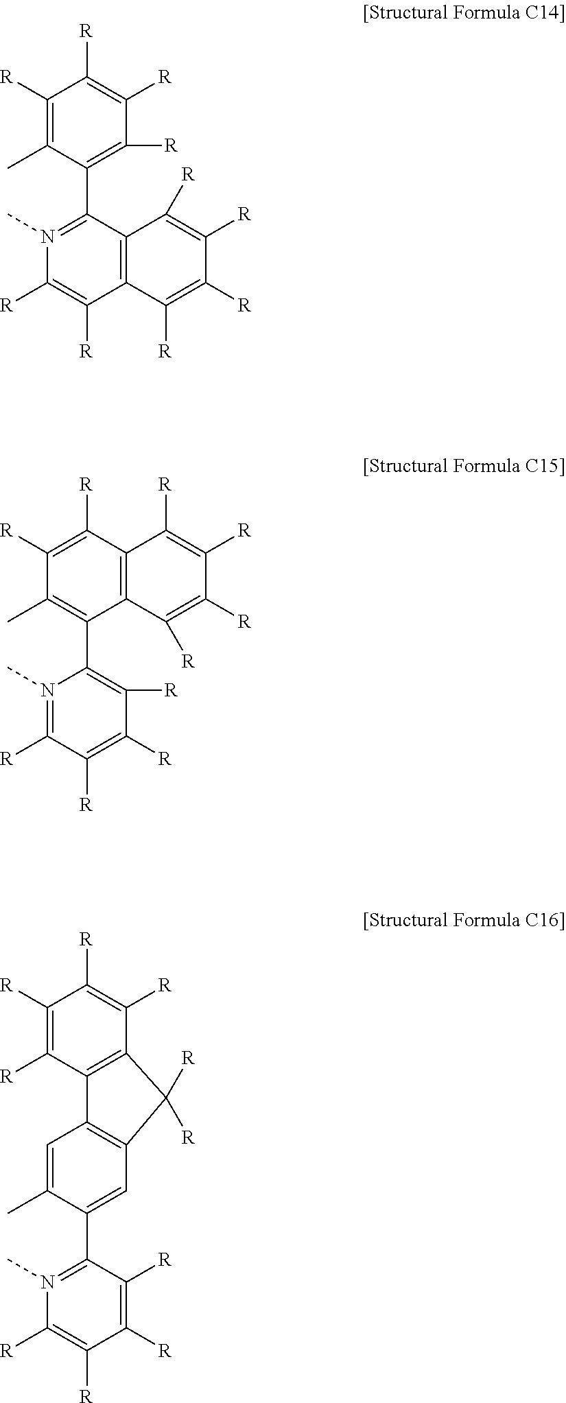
C1([R])=C(C)C(C2=N(C)C([R])=C([R])C3=C2C([R])=C([R])C([R])=C3[R])=C([R])C([R])=C1[R].C1([R])=N(C)C(C2=C(C)C([R])=C([R])C3=C2C([R])=C([R])C([R])=C3[R])=C([R])C([R])=C1[R].C1([R])=C([R])C2=C(C([R])=C1[R])C([R])([R])C1=C2C=C(C)C(C2=N(C)C([R])=C([R])C([R])=C2[R])=C1
